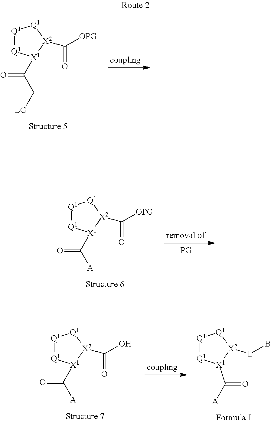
[Q1]1[Q1][X1](C(C[LG])=O)[X2](C([OPG])=O)[Q1]1.[Q1]1[Q1][X1](C([A])=O)[X2](C([OPG])=O)[Q1]1.[Q1]1[Q1][X1](C([A])=O)[X2](C(O)=O)[Q1]1.[Q1]1[Q1][X1](C([A])=O)[X2]([L]B)[Q1]1
